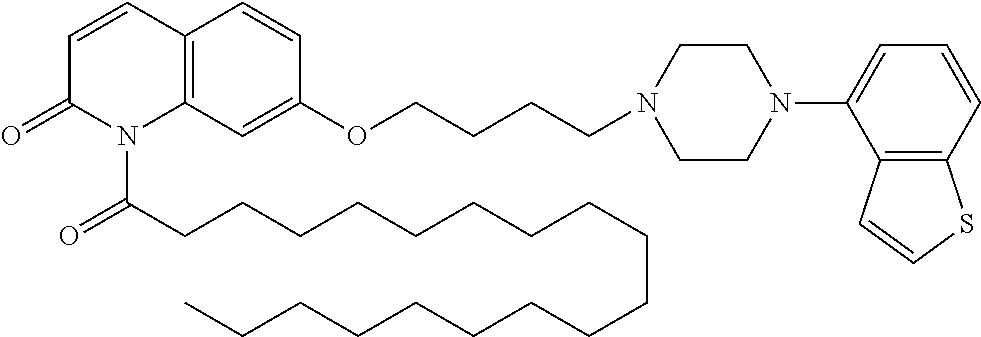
C12=C(C=C(OCCCCN3CCN(C4=CC=CC5=C4C=CS5)CC3)C=C1)N(C(CCCCCCCCCCCCCCCCCC)=O)C(=O)C=C2
